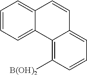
C1=CC=C2C(=C1)C=CC1=CC=CC([B(OH)2])=C21
